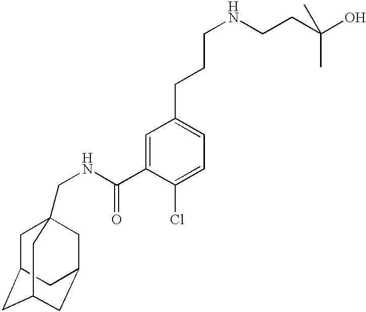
C1C2CC3CC(CC1(CNC(C1=CC(CCCNCCC(O)(C)C)=CC=C1Cl)=O)C3)C2
